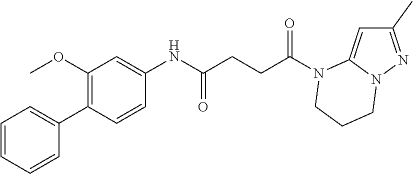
C1(C)=NN2C(=C1)N(C(CCC(NC1=CC(OC)=C(C3=CC=CC=C3)C=C1)=O)=O)CCC2
